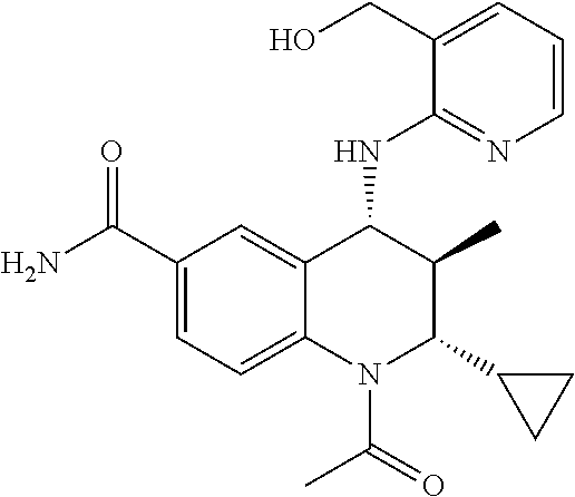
C1(C(=O)N)=CC=C2C(=C1)C(NC1=NC=CC=C1CO)C(C)C(C1CC1)N2C(=O)C
